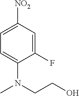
C1(F)=CC([NO2])=CC=C1N(CCO)C
